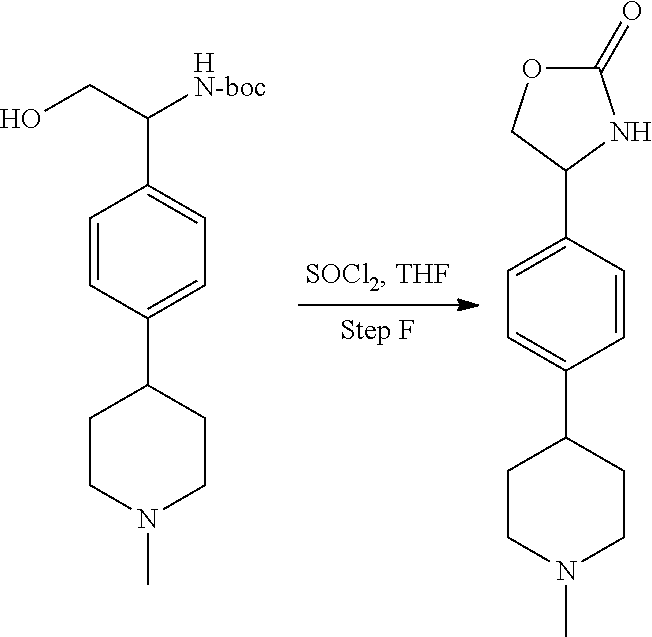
C1CN(C)CCC1C1=CC=C(C(CO)[HN-boc])C=C1.C1CN(C)CCC1C1=CC=C(C2COC(=O)N2)C=C1
